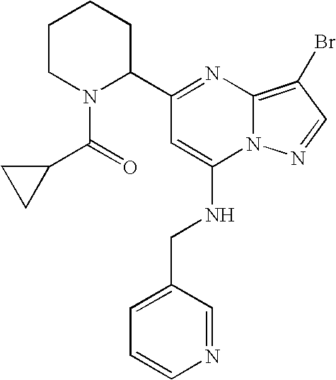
C1CN(C(=O)C2CC2)C(C2=NC3=C(Br)C=NN3C(NCC3=CC=CN=C3)=C2)CC1
